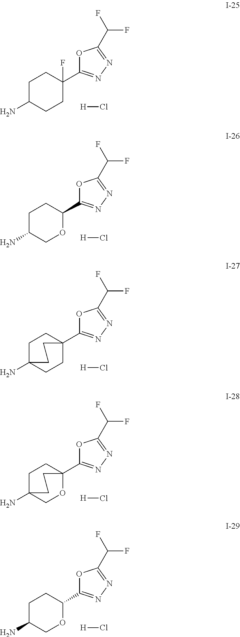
C1C(N)CCC(F)(C2=NN=C(C(F)F)O2)C1.[H]Cl.C1C(N)COC(C2=NN=C(C(F)F)O2)C1.[H]Cl.C1C2(N)CCC(C3=NN=C(C(F)F)O3)(C1)CC2.[H]Cl.C1C2(N)COC(C3=NN=C(C(F)F)O3)(C1)CC2.[H]Cl.C1C(N)COC(C2=NN=C(C(F)F)O2)C1.[H]Cl
